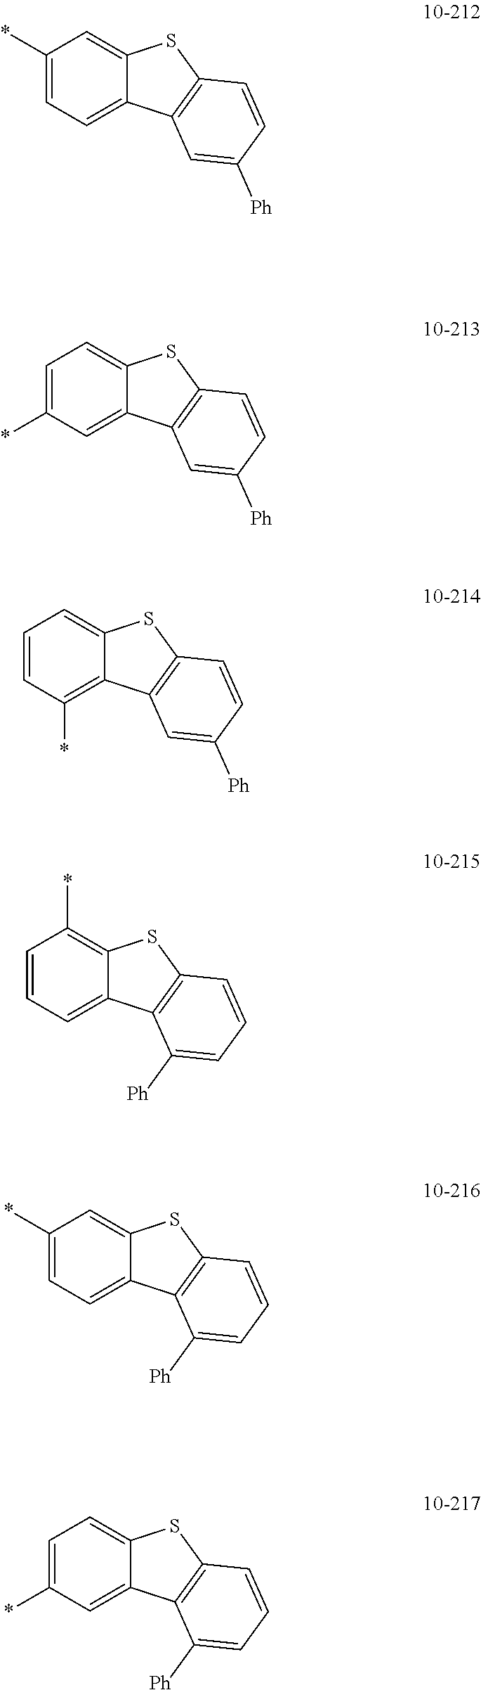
C1(*)=CC=C2C(=C1)SC1=C2C=C([Ph])C=C1.C1=C(*)C=C2C(=C1)SC1=C2C=C([Ph])C=C1.C1=CC(*)=C2C(=C1)SC1=C2C=C([Ph])C=C1.C1=CC=C2C(=C1*)SC1=C2C([Ph])=CC=C1.C1(*)=CC=C2C(=C1)SC1=C2C([Ph])=CC=C1.C1=C(*)C=C2C(=C1)SC1=C2C([Ph])=CC=C1
